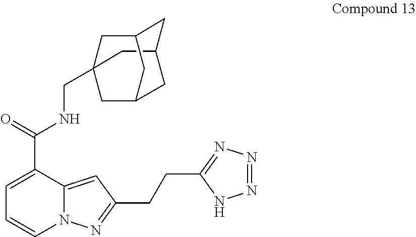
N12C(=CC(CCC3=NN=NN3)=N1)C(C(=O)NCC13CC4CC(C1)CC(C3)C4)=CC=C2
